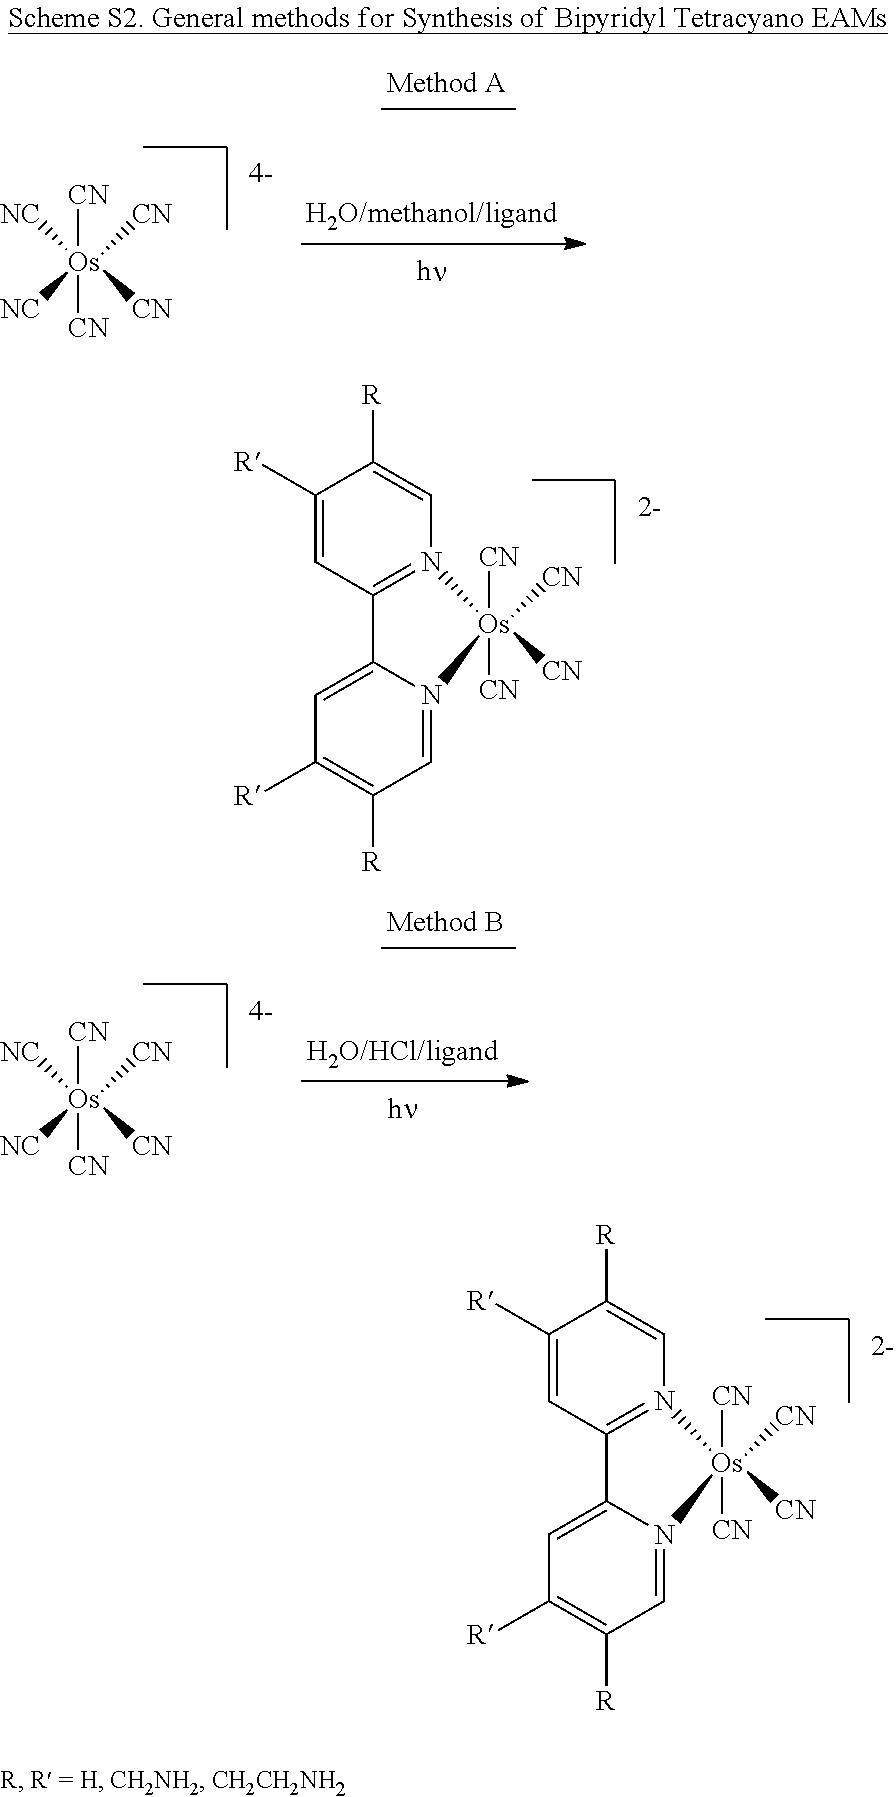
C1([R])=CC2=N(C=C1[R])[Os]([CN])([CN])([CN])([CN])N1=CC([R])=C([R])C=C21.C1([R])=CC2=N(C=C1[R])[Os]([CN])([CN])([CN])([CN])N1=CC([R])=C([R])C=C21.[NC][Os]([NC])([CN])([CN])([CN])[CN].[NC][Os]([NC])([CN])([CN])([CN])[CN]
